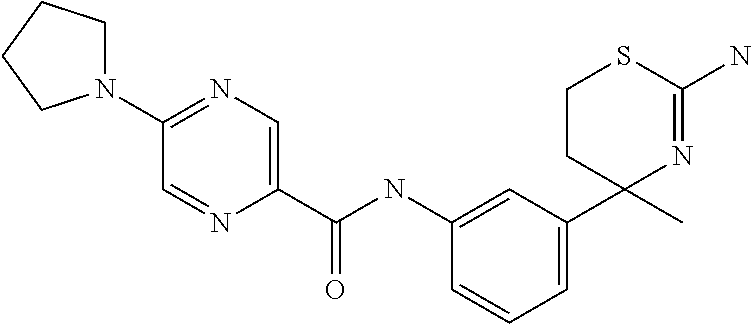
C1(C(=O)NC2=CC(C3(C)N=C(N)SCC3)=CC=C2)=CN=C(N2CCCC2)C=N1
